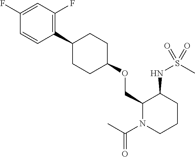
C1(OCC2C(NS(C)(=O)=O)CCCN2C(C)=O)CCC(C2=C(F)C=C(F)C=C2)CC1
